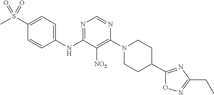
C1(S(C)(=O)=O)=CC=C(NC2=NC=NC(N3CCC(C4=NC(CC)=NO4)CC3)=C2[NO2])C=C1
